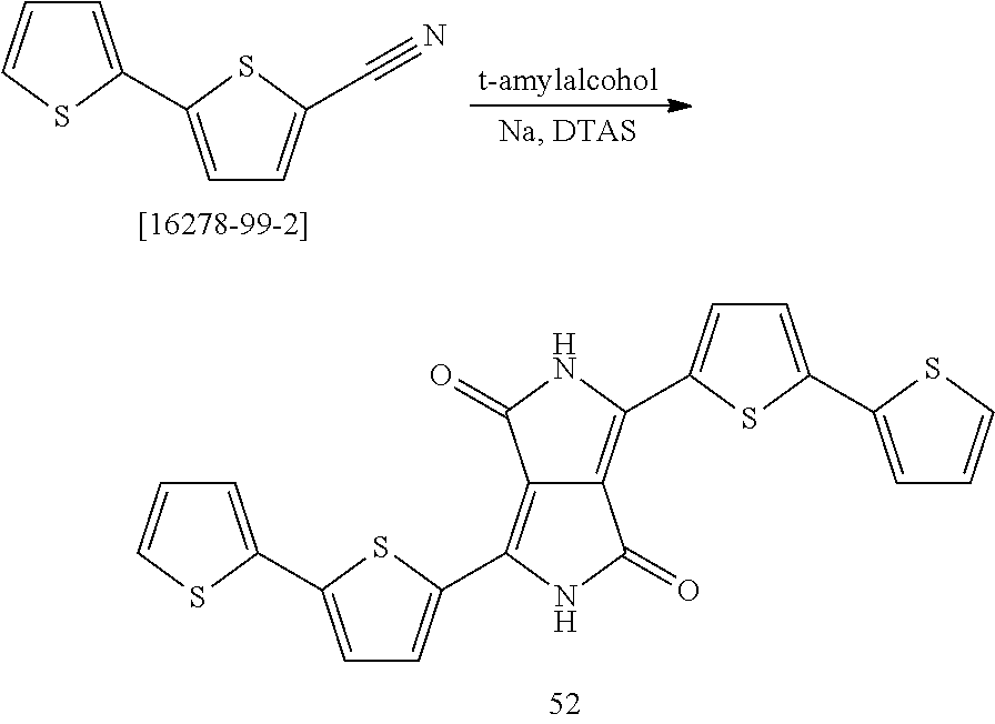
C1=C(C2=CC=C(C#N)S2)SC=C1.C1=C(C2=CC=C(C3=C4C(=C(C5=CC=C(C6=CC=CS6)S5)NC4=O)C(=O)N3)S2)SC=C1
